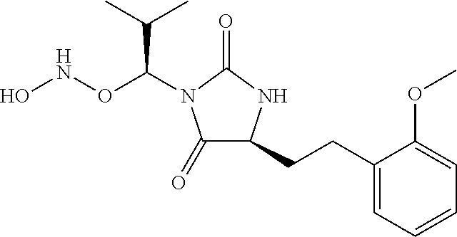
C1(=O)C(CCC2=CC=CC=C2OC)NC(=O)N1C(ONO)C(C)C
